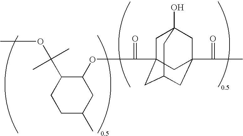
C1C(C)CC(OC(=O)C23CC4(O)CC(C(=O)C)(CC(C2)C4)C3)C(C(OC)(C)C)C1
